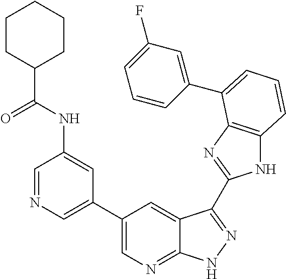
C1(C2=CN=CC(NC(C3CCCCC3)=O)=C2)=CN=C2C(=C1)C(C1=NC3=C(N1)C=CC=C3C1=CC(F)=CC=C1)=NN2
